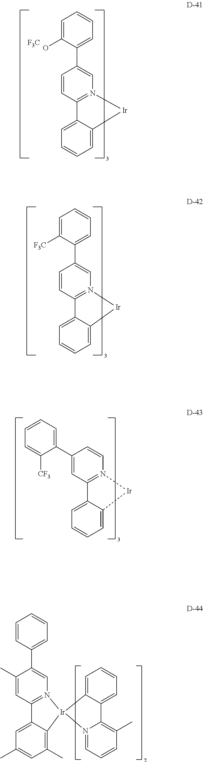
C1(C2=CC=CC=C2O)=CN2=C(C=C1)C1=CC=CC=C1[Ir]2.[F3C].C1(C2=CC=CC=C2[F3C])=CN2=C(C=C1)C1=CC=CC=C1[Ir]2.C1=CN2=C(C=C1C1=CC=CC=C1[CF3])C1=CC=CC=C1[Ir]2.C1(C2=CC=CC=C2)=CN2=C(C=C1C)C1=CC(C)=CC(C)=C1[Ir]21C2=CC=CC=C2C2=C(C)C=CC=N12
